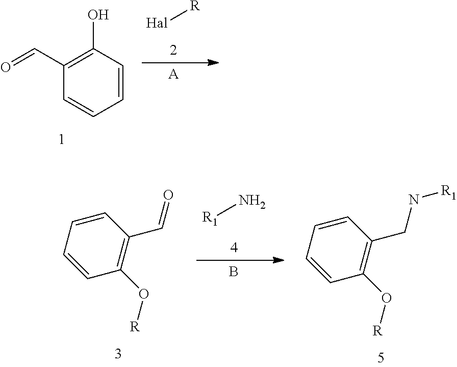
C1(C=O)=C(O)C=CC=C1.[A].[Hal][R].B.[R1]N.C1=CC=CC(O[R])=C1CN[R1].C1=CC=CC(O[R])=C1C=O
